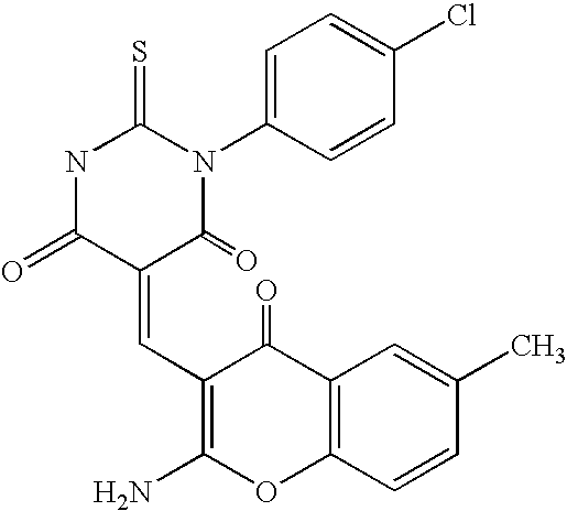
N1C(=O)C(=CC2=C(N)OC3=C(C2=O)C=C(C)C=C3)C(=O)N(C2=CC=C(Cl)C=C2)C1=S
